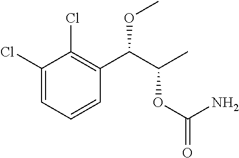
C1(Cl)=CC=CC(C(C(C)OC(=O)N)OC)=C1Cl
